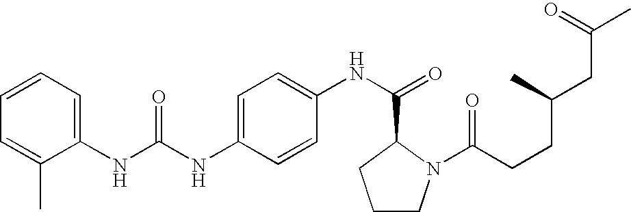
C1=C(NC(NC2=CC=CC=C2C)=O)C=CC(NC(=O)C2N(C(CCC(CC(C)=O)C)=O)CCC2)=C1
